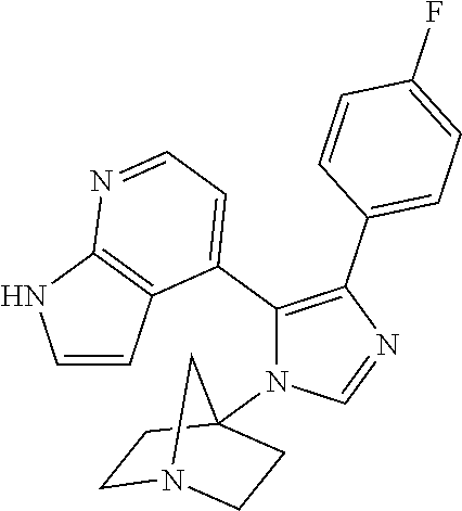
C1=CC2=C(N1)N=CC=C2C1=C(C2=CC=C(F)C=C2)N=CN1C12CCN(CC1)C2
